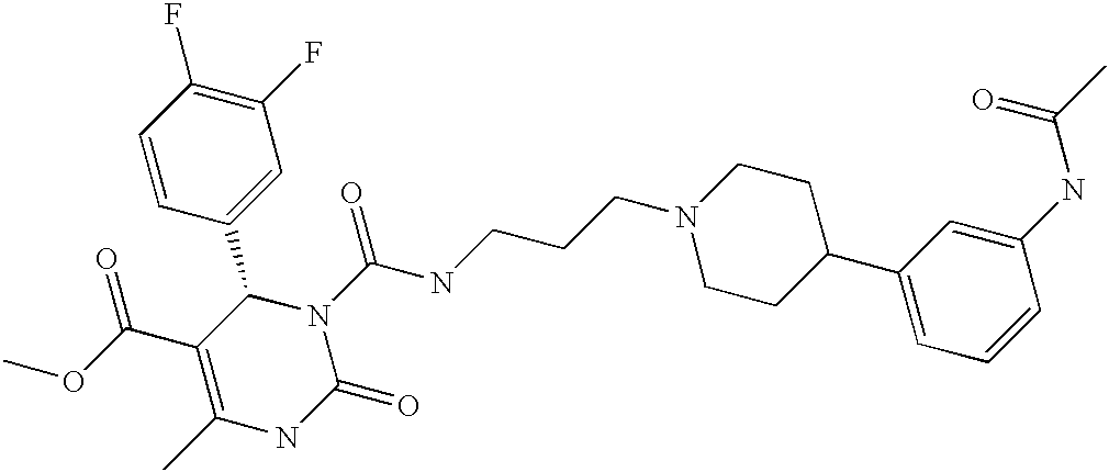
N1(C(NCCCN2CCC(C3=CC=CC(NC(C)=O)=C3)CC2)=O)C(C2=CC(F)=C(F)C=C2)C(C(OC)=O)=C(C)NC1=O
